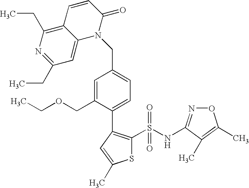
N1=C(NS(C2=C(C3=CC=C(CN4C(=O)C=CC5=C(CC)N=C(CC)C=C45)C=C3COCC)C=C(C)S2)(=O)=O)C(C)=C(C)O1
